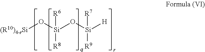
[(R10)4-rSi]O[Si](O[Si]([H])([R7])[R9])([R8])[R6]
